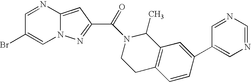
C1=NC2=CC(C(N3CCC4=C(C3C)C=C(C3=CN=CN=C3)C=C4)=O)=NN2C=C1Br
